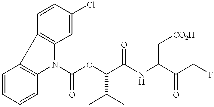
C1=CC=CC2=C1C1=C(N2C(OC(C(NC(C(CF)=O)C[CO2H])=O)C(C)C)=O)C=C(Cl)C=C1
